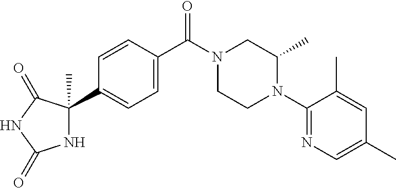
N1C(C)(C2=CC=C(C(N3CCN(C4=NC=C(C)C=C4C)C(C)C3)=O)C=C2)C(=O)NC1=O
